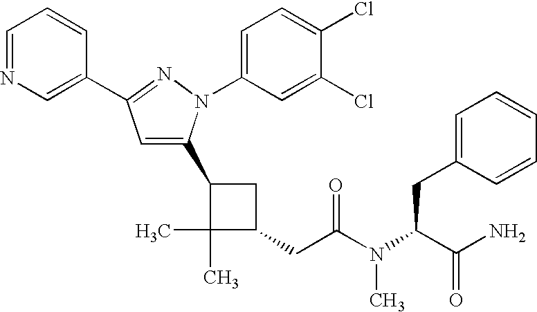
C1(C2=CC(C3=CN=CC=C3)=NN2C2=CC=C(Cl)C(Cl)=C2)C(C)(C)C(CC(=O)N(C(CC2=CC=CC=C2)C(N)=O)C)C1
